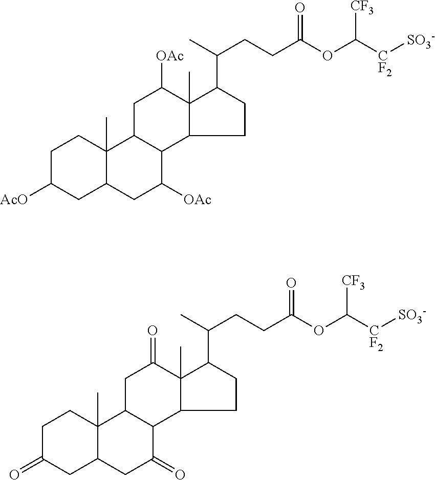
O=C(OC([CF2][SO3-])[CF3])CCC(C)C1C2(C)C(CC1)C1C(CC2[OAc])C2(C)C(CC1[OAc])CC([AcO])CC2.O=C(OC([CF2][SO3-])[CF3])CCC(C)C1C2(C)C(CC1)C1C(CC2=O)C2(C)C(CC1=O)CC(=O)CC2
